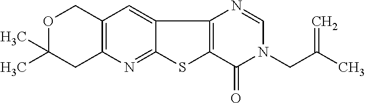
C12=NC3=C(C=C1C1=C(S2)C(=O)N(CC(C)=C)C=N1)COC(C)(C)C3
